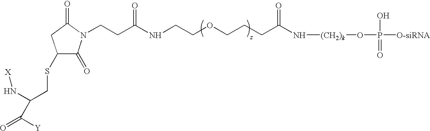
C(CC(NCCOCCCC(N[(CH2)k]OP([O-siRNA])(O)=O)=O)=O)N1C(=O)C(SCC(N[X])C([Y])=O)CC1=O
